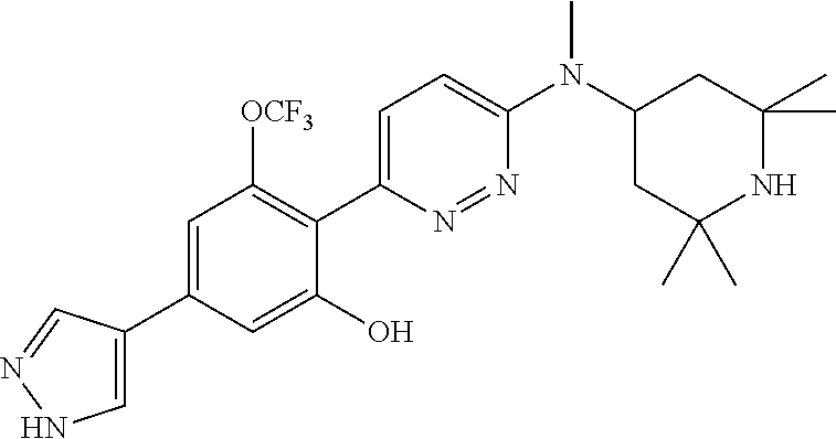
C1=C(C2=CNN=C2)C=C(O)C(C2=CC=C(N(C3CC(C)(C)NC(C)(C)C3)C)N=N2)=C1[OCF3]
